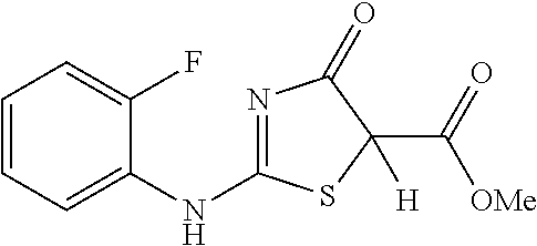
C1=CC=C(NC2=NC(=O)C(C(=O)[OMe])([H])S2)C(F)=C1
